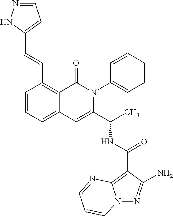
N12N=C(N)C(C(NC(C3=CC4=CC=CC(C=CC5=CC=NN5)=C4C(=O)N3C3=CC=CC=C3)C)=O)=C1N=CC=C2
